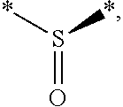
*S(*)=O
